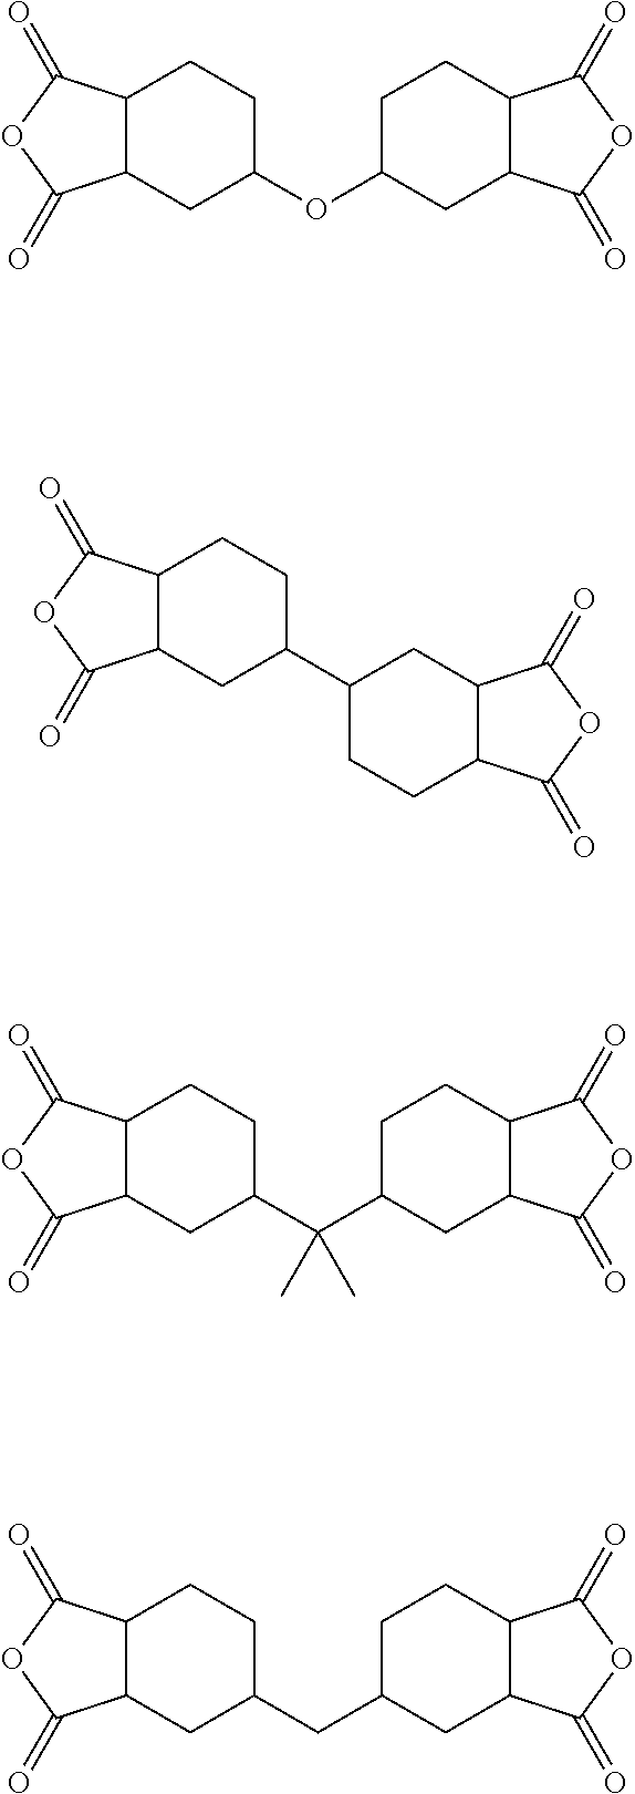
C12C(CC(OC3CC4C(CC3)C(=O)OC4=O)CC1)C(=O)OC2=O.C12C(CC(C(C3CC4C(CC3)C(=O)OC4=O)(C)C)CC1)C(=O)OC2=O.C12C(CC(CC3CC4C(CC3)C(=O)OC4=O)CC1)C(=O)OC2=O.C12C(CC(C3CCC4C(C3)C(=O)OC4=O)CC1)C(=O)OC2=O
